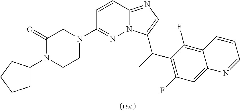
C1=CC2=NC=C(C(C)C3=C(F)C=C4C(=C3F)C=CC=N4)N2N=C1N1CC(=O)N(C2CCCC2)CC1
